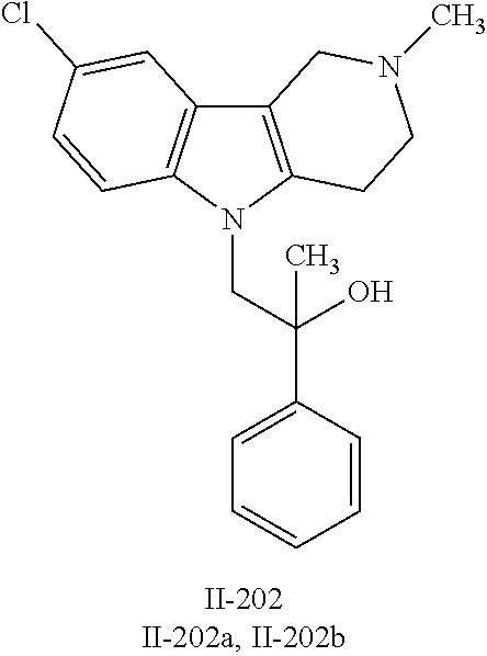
C12=C(N(CC(C3=CC=CC=C3)(O)C)C3=C1C=C(Cl)C=C3)CCN(C)C2
